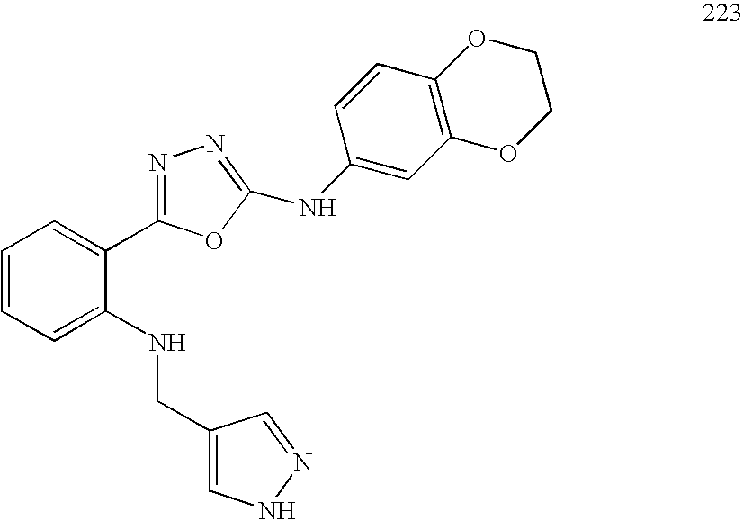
C1=CC=C(NCC2=CNN=C2)C(C2=NN=C(NC3=CC4=C(C=C3)OCCO4)O2)=C1
